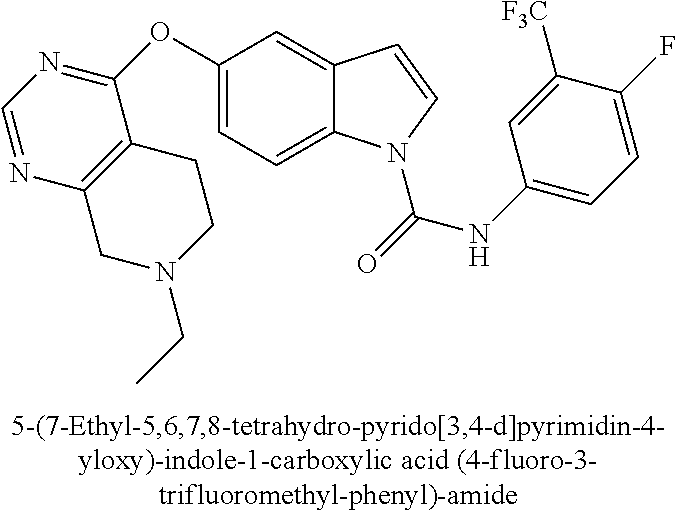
C1(OC2=NC=NC3=C2CCN(CC)C3)=CC=C2C(=C1)C=CN2C(=O)NC1=CC=C(F)C([CF3])=C1
